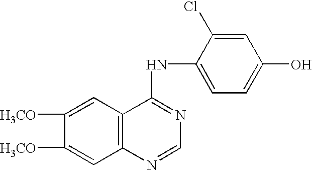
C1([H3CO])=CC2=C(C=C1[H3CO])C(NC1=CC=C(O)C=C1Cl)=NC=N2
